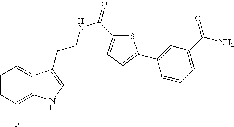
C1=CC(F)=C2C(=C1C)C(CCNC(=O)C1=CC=C(C3=CC(C(N)=O)=CC=C3)S1)=C(C)N2
